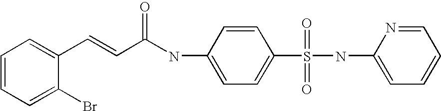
C1=CC=C(Br)C(C=CC(NC2=CC=C(S(NC3=CC=CC=N3)(=O)=O)C=C2)=O)=C1
